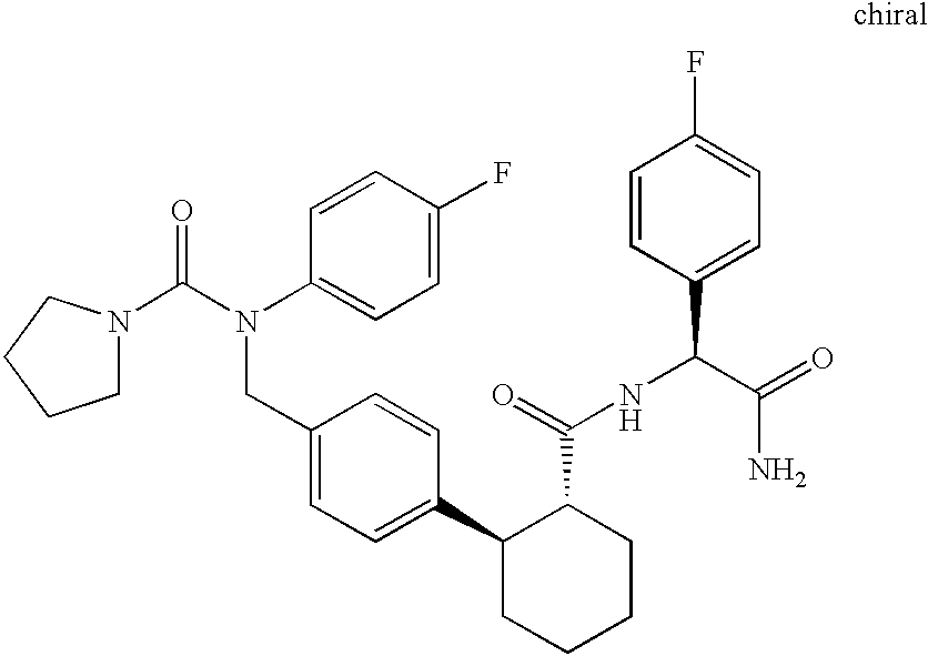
C1(CN(C(=O)N2CCCC2)C2=CC=C(F)C=C2)=CC=C(C2CCCCC2C(NC(C2=CC=C(F)C=C2)C(=O)N)=O)C=C1
